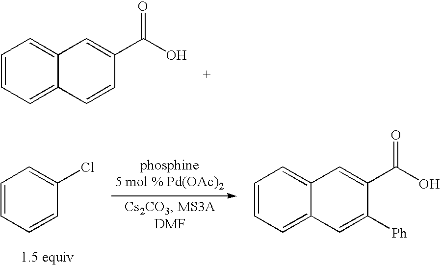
C1=CC=C2C(=C1)C=C(C(=O)O)C=C2.C1=CC=CC(Cl)=C1.C1=CC=C2C(=C1)C=C(C(=O)O)C([Ph])=C2
